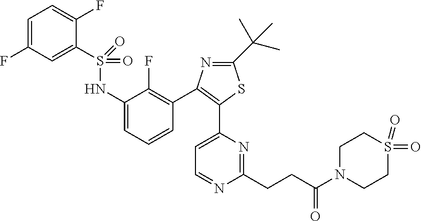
C1=C(F)C=C(S(=O)(=O)NC2=CC=CC(C3=C(C4=CC=NC(CCC(N5CCS(=O)(=O)CC5)=O)=N4)SC(C(C)(C)C)=N3)=C2F)C(F)=C1
